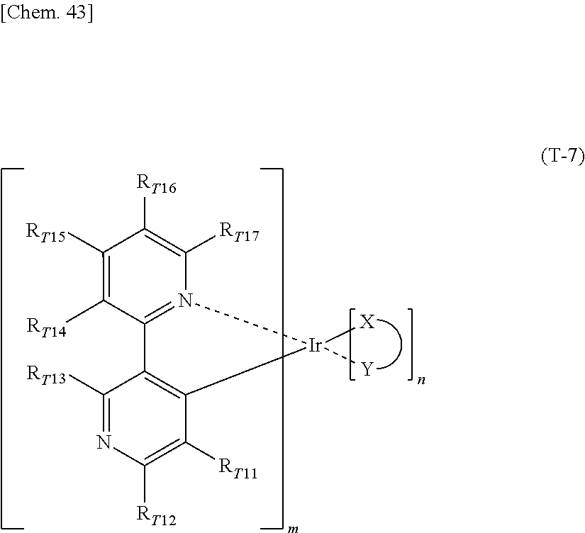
C1([RT13])=NC([RT12])=C([RT11])C2=C1C1=N([Ir]2([X])[Y])C([RT17])=C([RT16])C([RT15])=C1[RT14]
